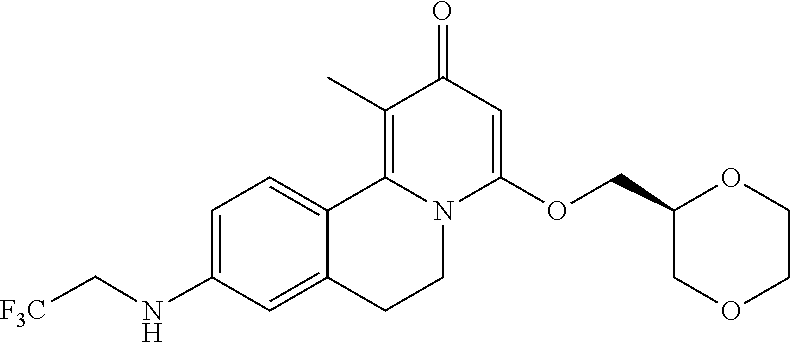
C1=C(NC[F3C])C=C2C(=C1)C1=C(C)C(=O)C=C(OCC3COCCO3)N1CC2
